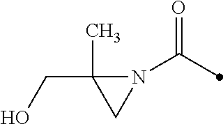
N1(C(=O)C)C(CO)(C)C1
